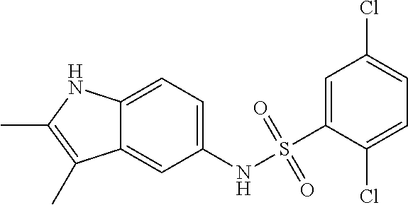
C1(NS(C2=CC(Cl)=CC=C2Cl)(=O)=O)=CC=C2C(=C1)C(C)=C(C)N2
